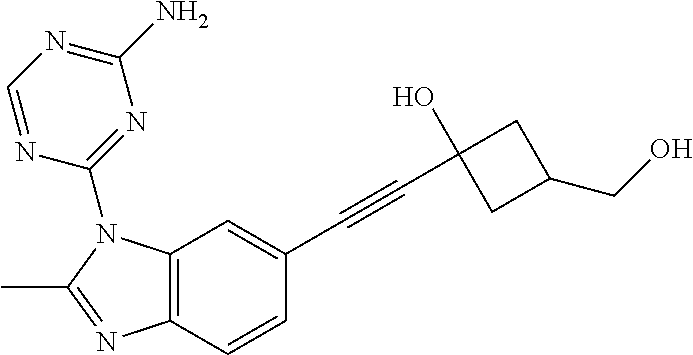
C12=C(C=CC(C#CC3(O)CC(CO)C3)=C1)N=C(C)N2C1=NC(N)=NC=N1
